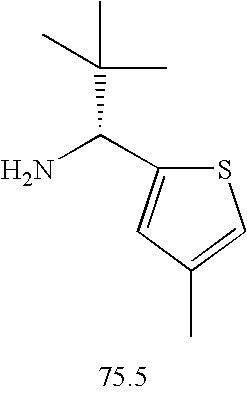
NC(C1=CC(C)=CS1)C(C)(C)C
